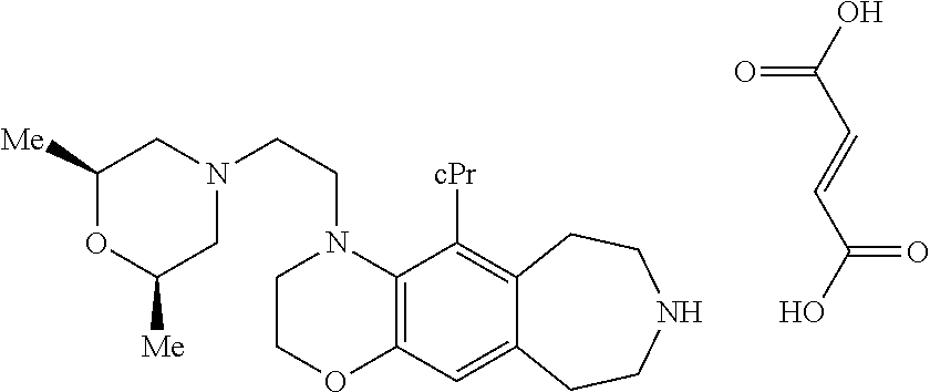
C(N1CCOC2=C1C([cPr])=C1C(=C2)CCNCC1)CN1CC([Me])OC([Me])C1.C(O)(=O)C=CC(O)=O
